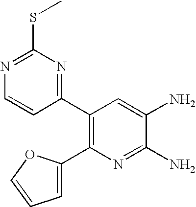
N1=C(SC)N=C(C2=C(C3=CC=CO3)N=C(N)C(N)=C2)C=C1
